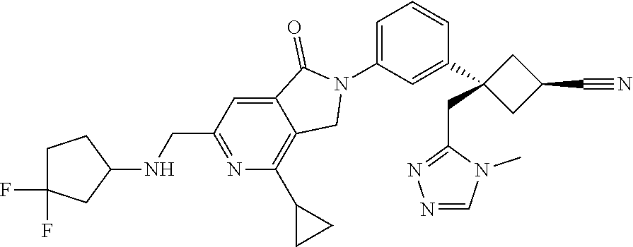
C1=CC(C2(CC3=NN=CN3C)CC(C#N)C2)=CC(N2C(=O)C3=CC(CNC4CCC(F)(F)C4)=NC(C4CC4)=C3C2)=C1
